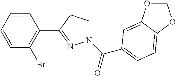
C1=CC=CC(Br)=C1C1=NN(C(=O)C2=CC=C3C(=C2)OCO3)CC1
